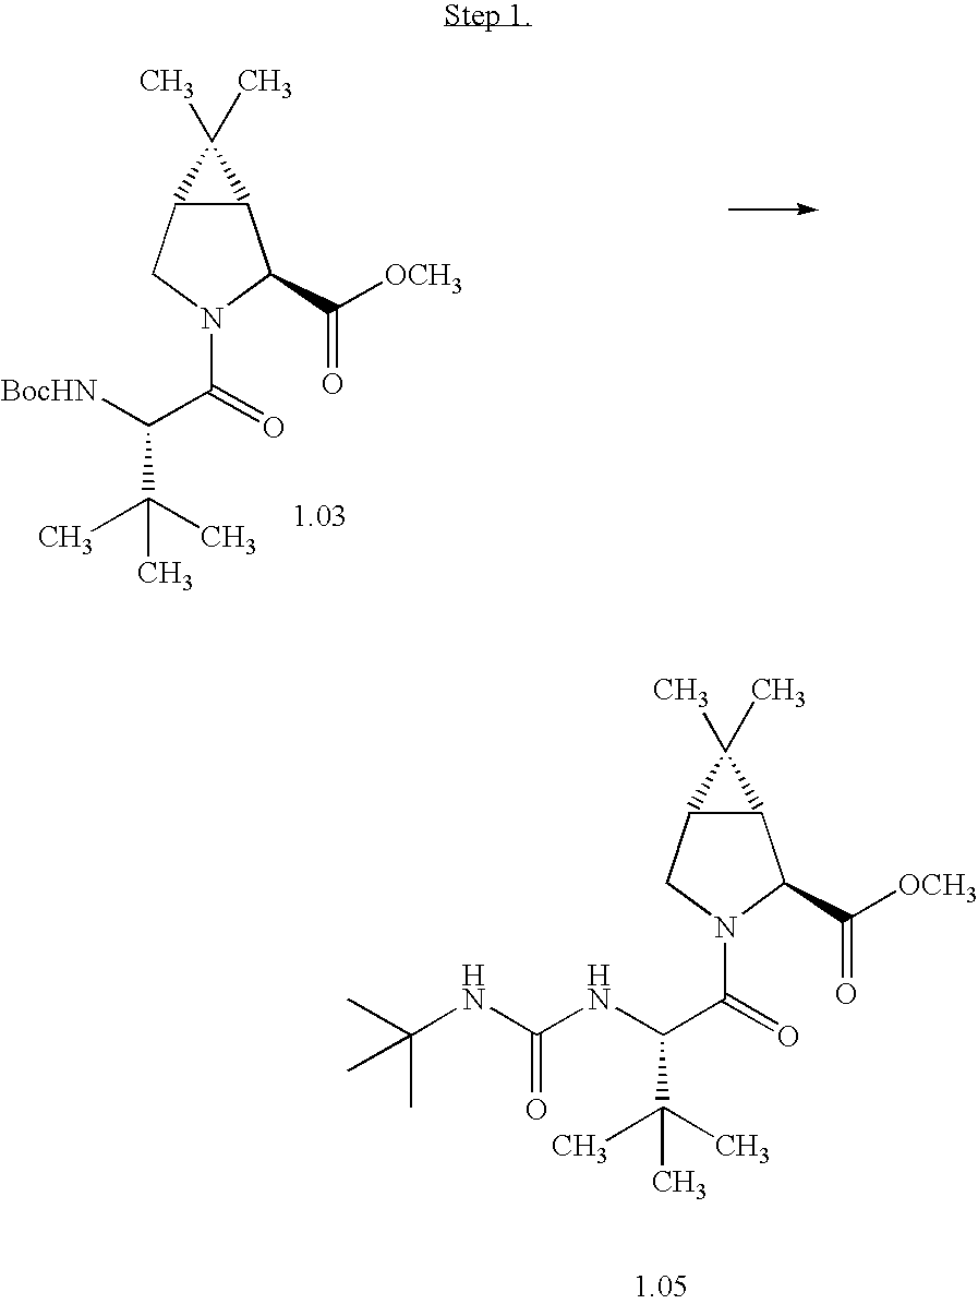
C12C(CN(C(=O)C(NC(NC(C)(C)C)=O)C(C)(C)C)C1C([OCH3])=O)C2(C)C.C12C(CN(C(=O)C([BocHN])C(C)(C)C)C1C([OCH3])=O)C2(C)C
